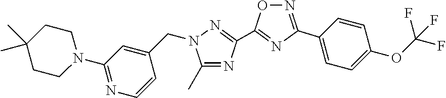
C1(N2CCC(C)(C)CC2)=NC=CC(CN2C(C)=NC(C3=NC(C4=CC=C(OC(F)(F)F)C=C4)=NO3)=N2)=C1
